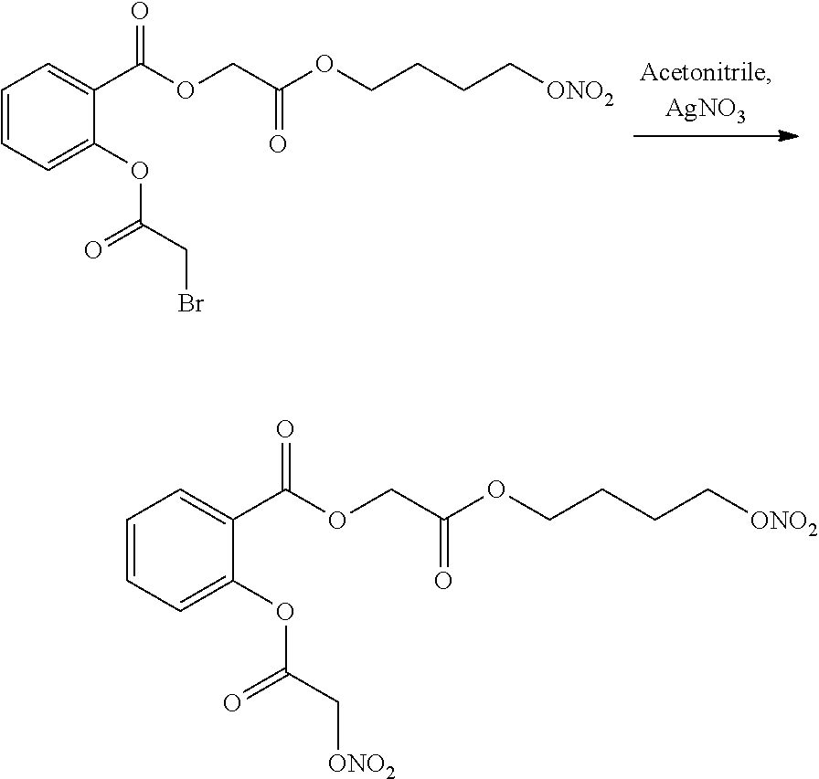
C1=CC=C(OC(=O)CBr)C(C(OCC(OCCCC[ONO2])=O)=O)=C1.C1=CC=C(OC(=O)C[ONO2])C(C(OCC(OCCCC[ONO2])=O)=O)=C1
